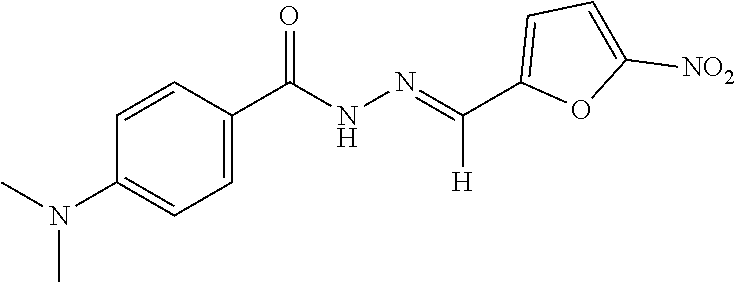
CN(C)C1=CC=C(C(=O)NN=C(C2=CC=C([NO2])O2)[H])C=C1
